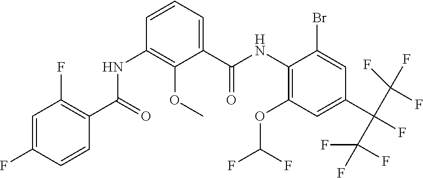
C1(OC(F)F)=C(NC(C2=CC=CC(NC(C3=C(F)C=C(F)C=C3)=O)=C2OC)=O)C(Br)=CC(C(F)(C(F)(F)F)C(F)(F)F)=C1
